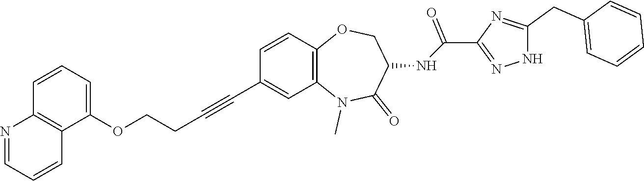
C12=C(N(C)C(=O)C(NC(C3=NNC(CC4=CC=CC=C4)=N3)=O)CO1)C=C(C#CCCOC1=CC=CC3=C1C=CC=N3)C=C2
